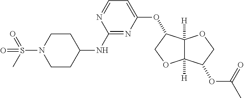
C1(OC2C3([H])C([H])(OC2)C(OC(=O)C)CO3)=CC=NC(NC2CCN(S(C)(=O)=O)CC2)=N1
